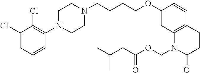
C1(Cl)=CC=CC(N2CCN(CCCCOC3=CC4=C(C=C3)CCC(=O)N4COC(=O)CC(C)C)CC2)=C1Cl
